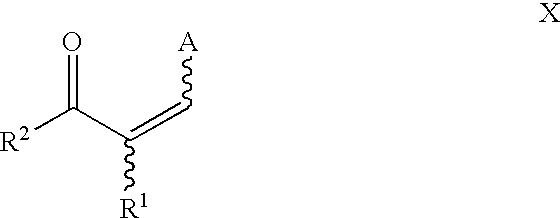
[R2]C(C(=C[A])[R1])=O
